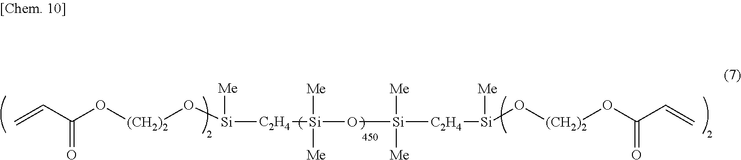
C=CC(=O)O[(CH2)2]O[Si]([Me])[C2H4][Si](O[Si]([Me])([Me])[C2H4][Si]([Me])O[(CH2)2]OC(=O)C=C)([Me])[Me]
